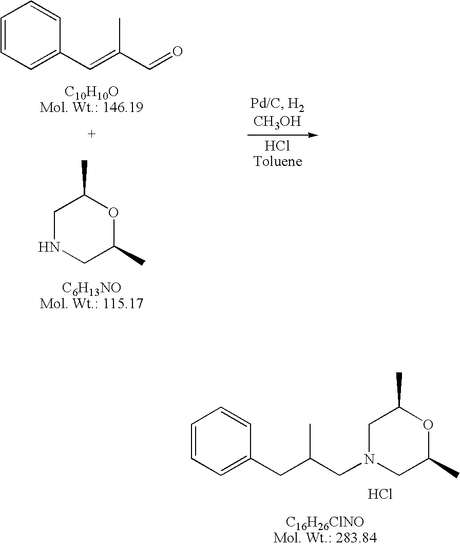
C1=CC=C(C=C(C=O)C)C=C1.C1NCC(C)OC1C.C1=CC=C(CC(CN2CC(C)OC(C)C2)C)C=C1.Cl
